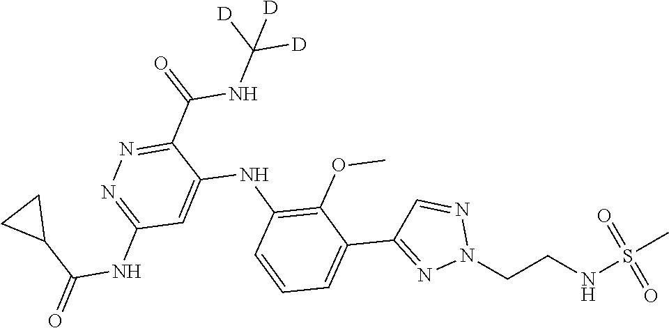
S(NCCN1N=CC(C2=CC=CC(NC3=CC(NC(C4CC4)=O)=NN=C3C(NC([D])([D])[D])=O)=C2OC)=N1)(C)(=O)=O
